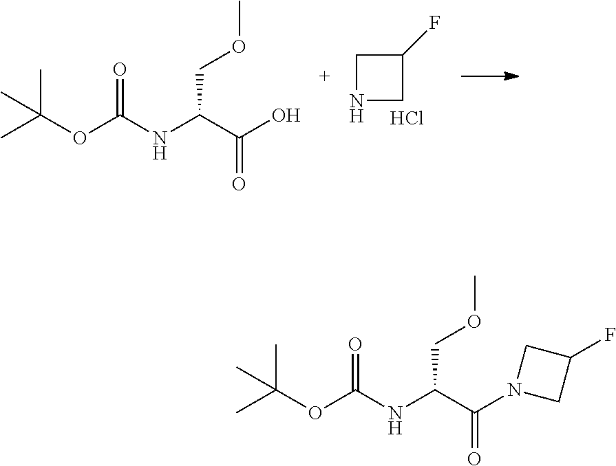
C1NCC1F.Cl.CC(OC(NC(C(O)=O)COC)=O)(C)C.CC(OC(NC(C(N1CC(F)C1)=O)COC)=O)(C)C
